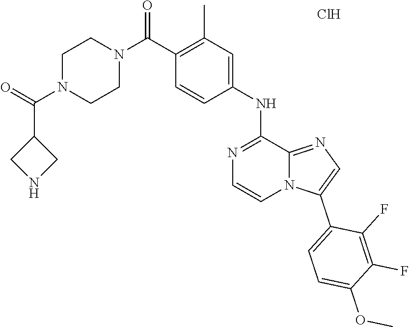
C1=CC(C(N2CCN(C(C3CNC3)=O)CC2)=O)=C(C)C=C1NC1=NC=CN2C1=NC=C2C1=CC=C(OC)C(F)=C1F.Cl
